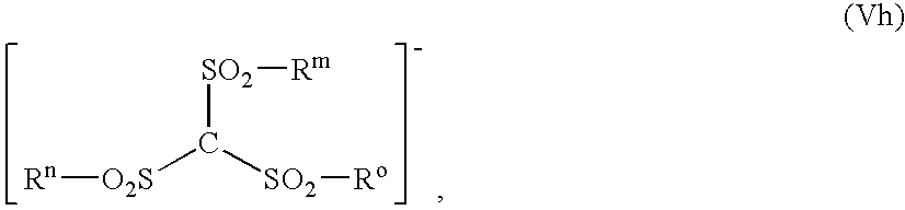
[O2S](C([SO2][Ro])[SO2][Rm])[Rn]
